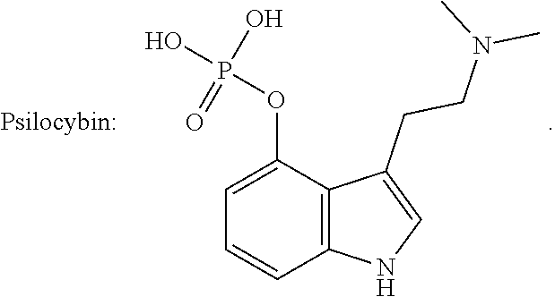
C12=C(C(OP(O)(O)=O)=CC=C1)C(CCN(C)C)=CN2
